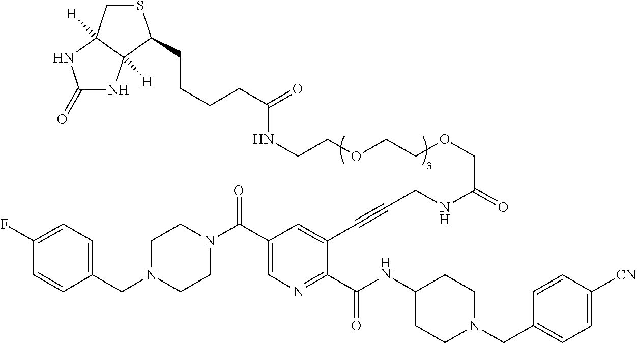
N1(CC2=CC=C(F)C=C2)CCN(C(C2=CN=C(C(NC3CCN(CC4=CC=C([CN])C=C4)CC3)=O)C(C#CCNC(COCCOCCNC(=O)CCCCC3SCC4([H])C3([H])NC(=O)N4)=O)=C2)=O)CC1
